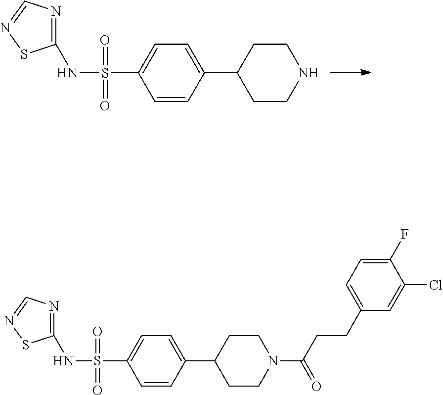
C1=CC(C2CCNCC2)=CC=C1S(=O)(=O)NC1=NC=NS1.C1=C(S(=O)(=O)NC2=NC=NS2)C=CC(C2CCN(C(CCC3=CC=C(F)C(Cl)=C3)=O)CC2)=C1
